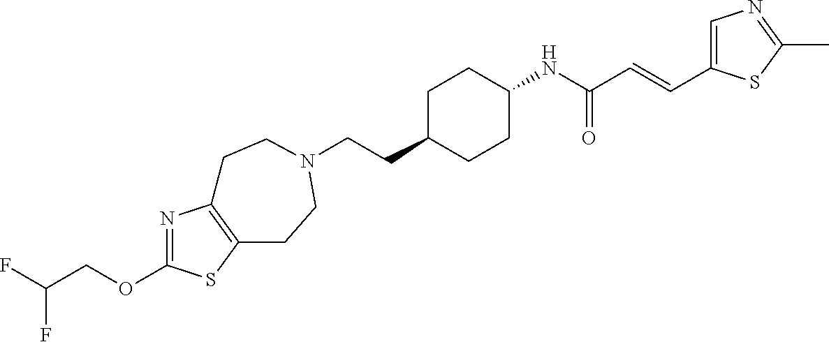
C(CC1CCC(NC(C=CC2=CN=C(C)S2)=O)CC1)N1CCC2=C(N=C(OCC(F)F)S2)CC1
